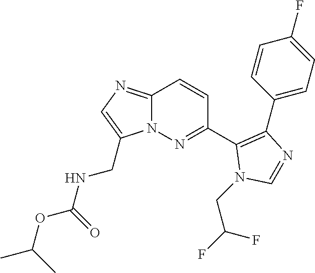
C1(C2=NN3C(=NC=C3CNC(OC(C)C)=O)C=C2)=C(C2=CC=C(F)C=C2)N=CN1CC(F)F
